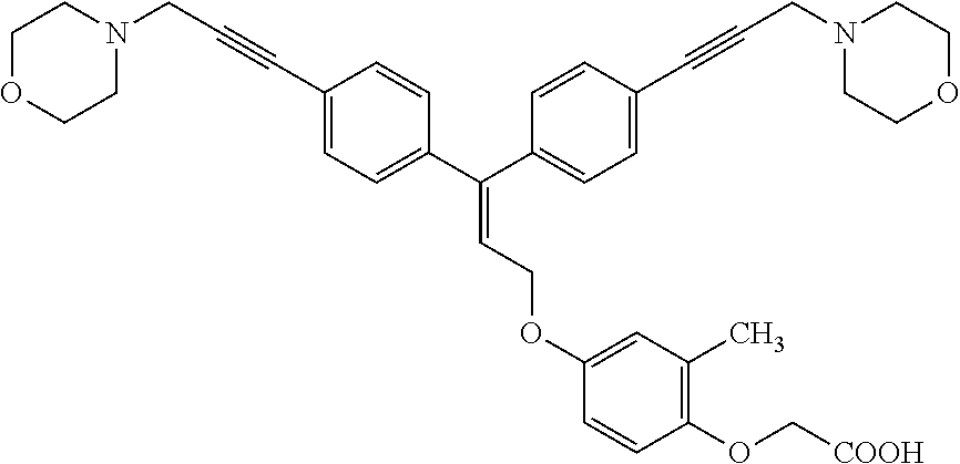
C(=C(C1=CC=C(C#CCN2CCOCC2)C=C1)C1=CC=C(C#CCN2CCOCC2)C=C1)COC1=CC(C)=C(OC[COOH])C=C1
